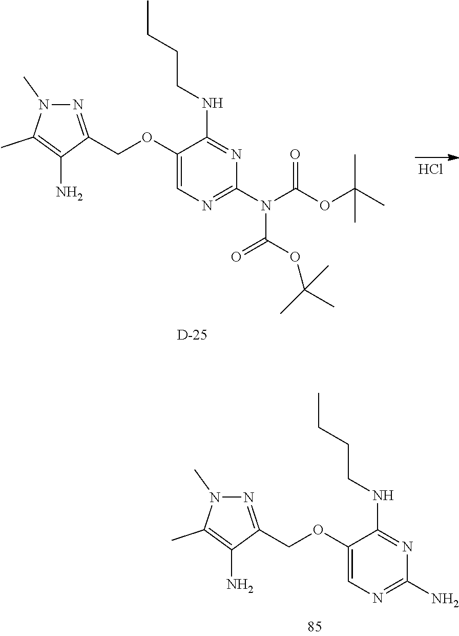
Cl.[D].C1(OCC2=NN(C)C(C)=C2N)=CN=C(N(C(OC(C)(C)C)=O)C(OC(C)(C)C)=O)N=C1NCCCC.C1(OCC2=NN(C)C(C)=C2N)=CN=C(N)N=C1NCCCC
